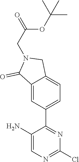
C1(Cl)=NC=C(N)C(C2=CC=C3C(=C2)C(=O)N(CC(OC(C)(C)C)=O)C3)=N1
